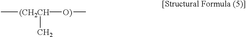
C[(CH2CH]([O)]C)C
